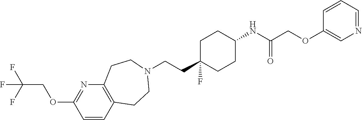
C(CC1(F)CCC(NC(COC2=CN=CC=C2)=O)CC1)N1CCC2=C(N=C(OCC(F)(F)F)C=C2)CC1
